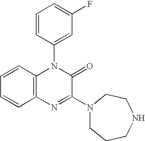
C12=C(C=CC=C1)N(C1=CC(F)=CC=C1)C(=O)C(N1CCCNCC1)=N2
